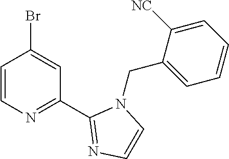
C1=CN=C(C2=NC=CN2CC2=CC=CC=C2[NC])C=C1Br
